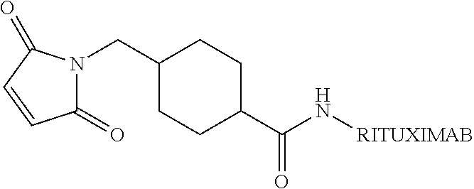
C1(=O)N(CC2CCC(C(N[RITUXIMAB])=O)CC2)C(=O)C=C1
